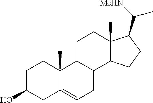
C1C(O)CC2=CCC3C(C2(C)C1)CCC1(C)C3CCC1C([MeHN])C
